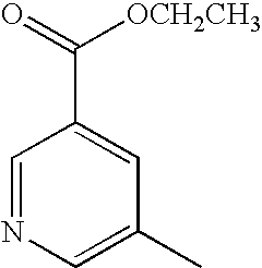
C1=NC=C(C)C=C1C([OCH2CH3])=O
